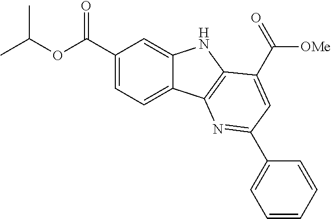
C1(C(OC(C)C)=O)=CC=C2C(=C1)NC1=C2N=C(C2=CC=CC=C2)C=C1C([OMe])=O
